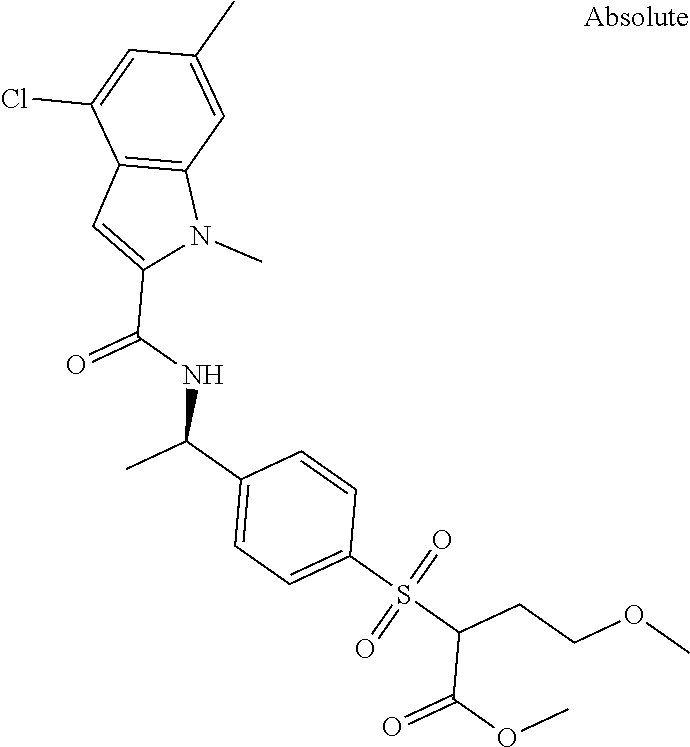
C12=C(C=C(C)C=C1Cl)N(C)C(C(NC(C1=CC=C(S(C(CCOC)C(OC)=O)(=O)=O)C=C1)C)=O)=C2
